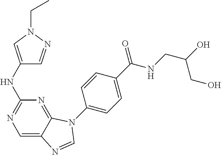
C1(NC2=NC=C3C(=N2)N(C2=CC=C(C(NCC(O)CO)=O)C=C2)C=N3)=CN(CC)N=C1
